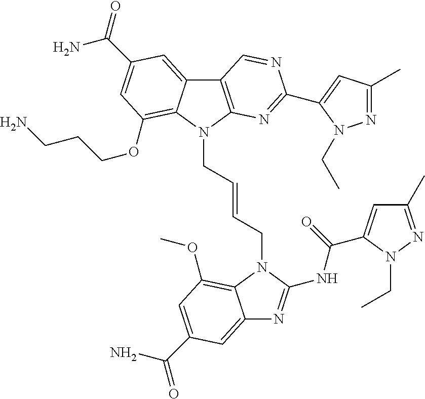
C12=C(N=C(C3=CC(C)=NN3CC)N=C1)N(CC=CCN1C(NC(=O)C3=CC(C)=NN3CC)=NC3=CC(C(N)=O)=CC(OC)=C31)C1=C(OCCCN)C=C(C(=O)N)C=C21
